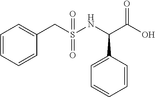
C1=CC=CC(CS(NC(C(=O)O)C2=CC=CC=C2)(=O)=O)=C1
